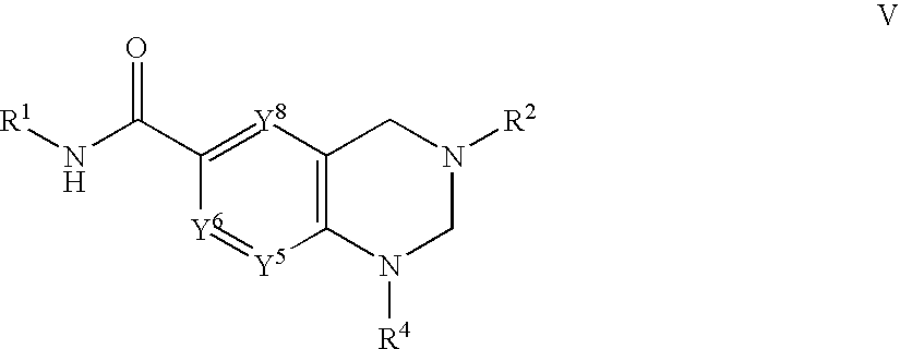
C12=C([Y8]=C(C(N[R1])=O)[Y6]=[Y5]1)CN([R2])CN2[R4]
